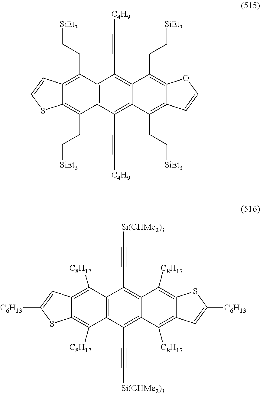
C12=C(C(C#C[C4H9])=C3C(=C1C#C[C4H9])C(CC[SiEt3])=C1C(=C3CC[SiEt3])C=CO1)C(CC[SiEt3])=C1C(=C2CC[SiEt3])C=CS1.C12=C(C(C#C[Si(CHMe2)3])=C3C(=C1C#C[Si(CHMe2)3])C([C8H17])=C1C(=C3[C8H17])C=C([C6H13])S1)C([C8H17])=C1C(=C2[C8H17])C=C([C6H13])S1
